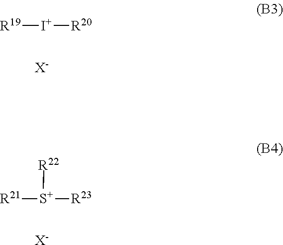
[R19][I+][R20].[X-].[R21][S+]([R23])[R22].[X-]
